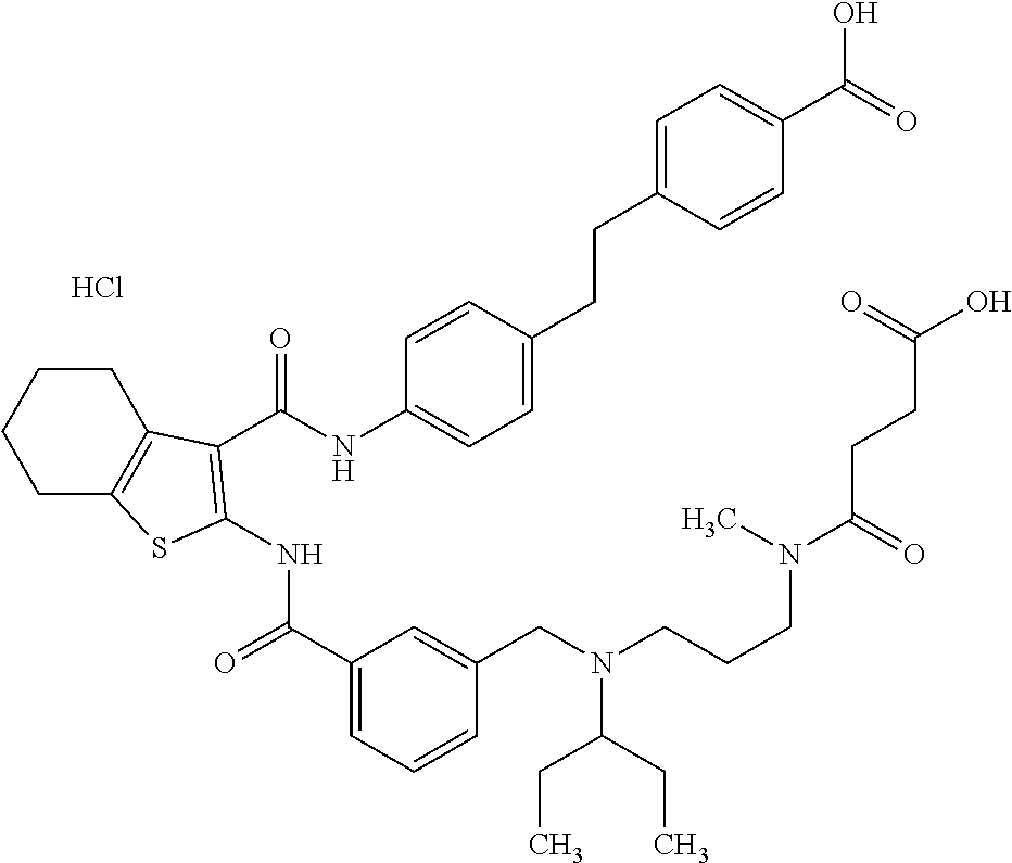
C1(C(=O)NC2=C(C(NC3=CC=C(CCC4=CC=C(C(=O)O)C=C4)C=C3)=O)C3=C(CCCC3)S2)=CC=CC(CN(CCCN(C(CCC(O)=O)=O)C)C(CC)CC)=C1.Cl
